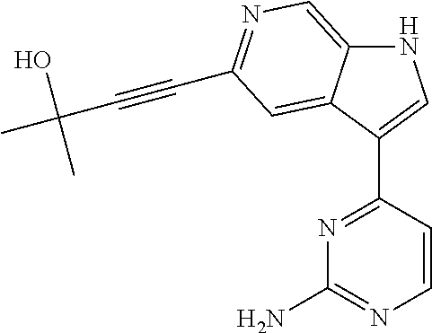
N1C2=CN=C(C#CC(C)(O)C)C=C2C(C2=NC(N)=NC=C2)=C1
